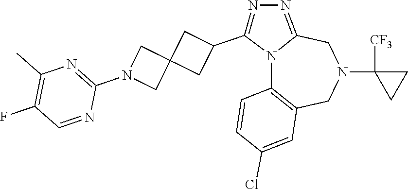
N12C3=C(CN(C4([CF3])CC4)CC1=NN=C2C1CC2(C1)CN(C1=NC(C)=C(F)C=N1)C2)C=C(Cl)C=C3
